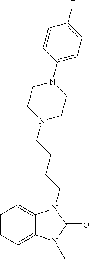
C1=CC=C2C(=C1)N(CCCCN1CCN(C3=CC=C(F)C=C3)CC1)C(=O)N2C
